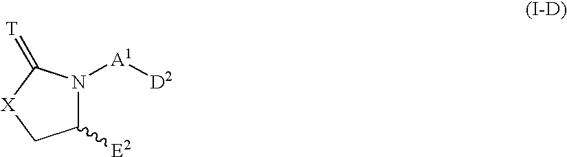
C1([E2])N([A1][D2])C(=[T])[X]C1
